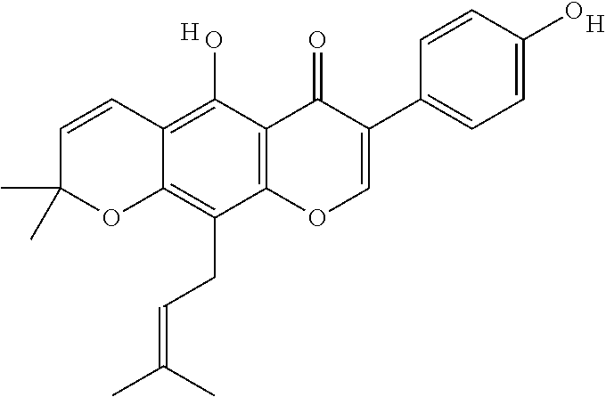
C1(O)=C2C(=C(CC=C(C)C)C3=C1C(=O)C(C1=CC=C(O)C=C1)=CO3)OC(C)(C)C=C2.[H].[H]
